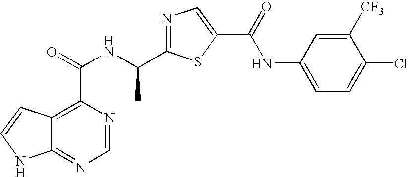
C12=NC=NC(C(NC(C3=NC=C(C(=O)NC4=CC=C(Cl)C([CF3])=C4)S3)C)=O)=C1C=CN2
